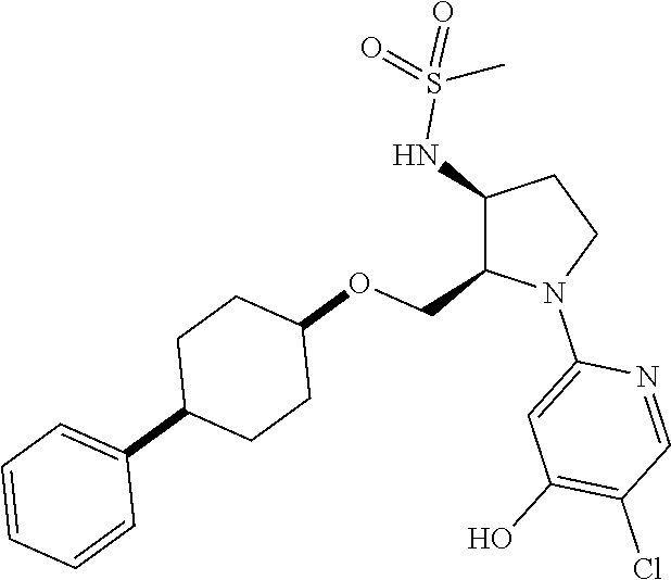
C1(NS(=O)(=O)C)C(COC2CCC(C3=CC=CC=C3)CC2)N(C2=CC(O)=C(Cl)C=N2)CC1
